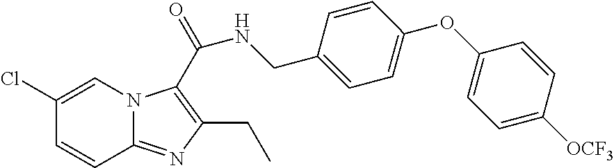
C1(Cl)=CN2C(=NC(CC)=C2C(NCC2=CC=C(OC3=CC=C([OCF3])C=C3)C=C2)=O)C=C1
